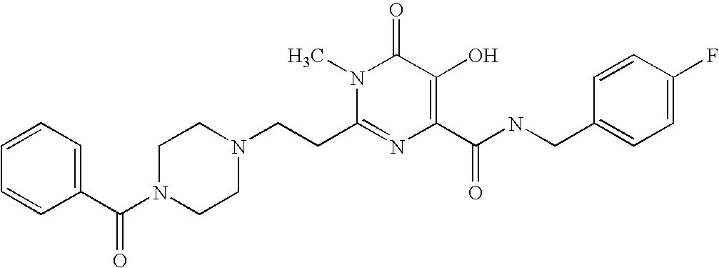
N1(C)C(CCN2CCN(C(C3=CC=CC=C3)=O)CC2)=NC(C(NCC2=CC=C(F)C=C2)=O)=C(O)C1=O
